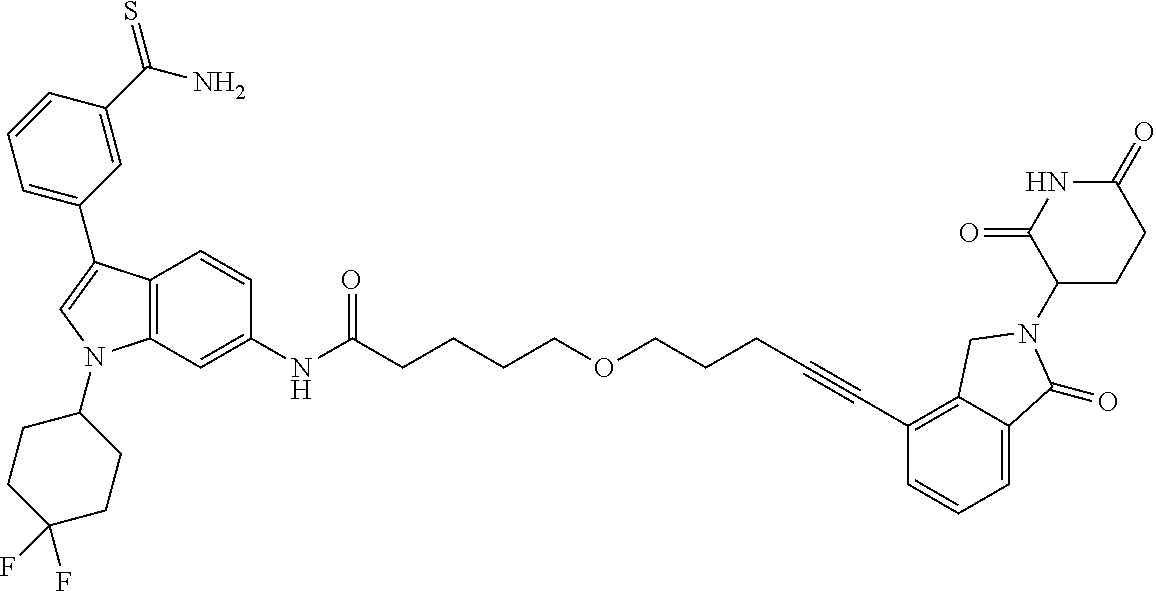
C12=C(C=C(NC(CCCCOCCCC#CC3=C4C(=CC=C3)C(=O)N(C3CCC(=O)NC3=O)C4)=O)C=C1)N(C1CCC(F)(F)CC1)C=C2C1=CC=CC(C(N)=S)=C1
